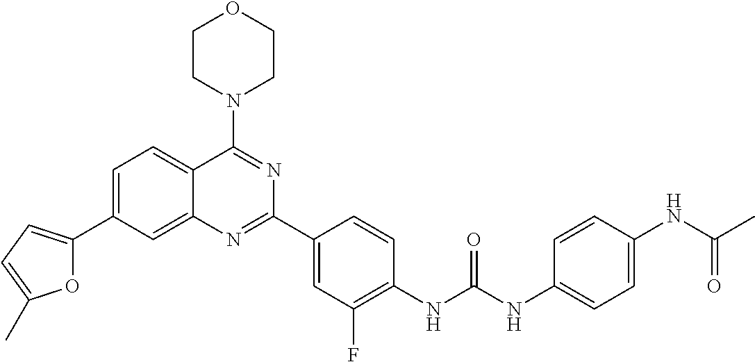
C1=C(C2=CC=C(C)O2)C=C2C(=C1)C(N1CCOCC1)=NC(C1=CC(F)=C(NC(NC3=CC=C(NC(C)=O)C=C3)=O)C=C1)=N2
